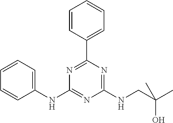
C1(NC2=NC(NCC(C)(O)C)=NC(C3=CC=CC=C3)=N2)=CC=CC=C1
